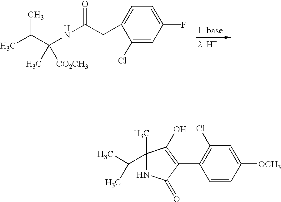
C1(C(C)C)(C)NC(=O)C(C2=C(Cl)C=C([OCH3])C=C2)=C1O.CC(C(NC(CC1=CC=C(F)C=C1Cl)=O)(C)[CO2CH3])C
